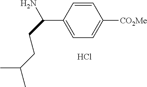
C1=CC(C(N)CCC(C)C)=CC=C1[CO2Me].Cl
